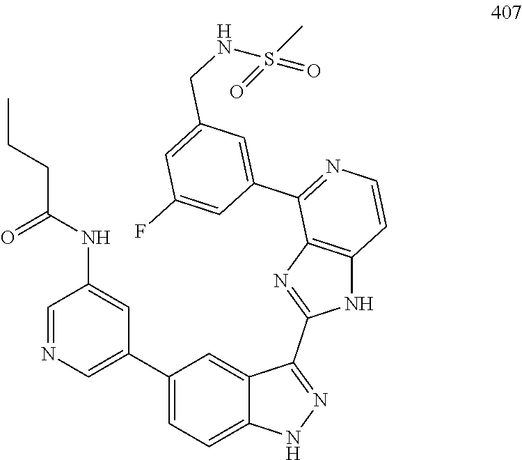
C1=NC=C(C2=CC=C3C(=C2)C(C2=NC4=C(N2)C=CN=C4C2=CC(CNS(=O)(C)=O)=CC(F)=C2)=NN3)C=C1NC(CCC)=O
